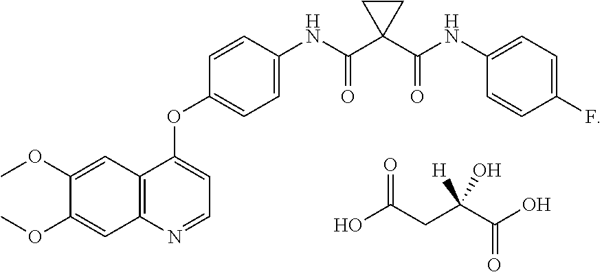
OC(CC(C(O)=O)([H])O)=O.C1(OC)=CC2=C(C=C1OC)N=CC=C2OC1=CC=C(NC(=O)C2(C(NC3=CC=C(F)C=C3)=O)CC2)C=C1
